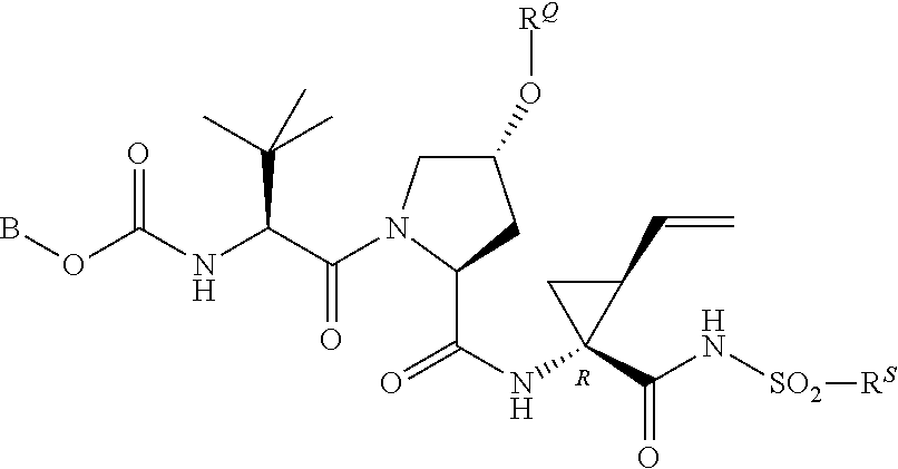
BOC(NC(C(N1CC(O[RQ])CC1C(NC1(C(N[SO2][RS])=O)C(C=C)C1)=O)=O)C(C)(C)C)=O.[R]
